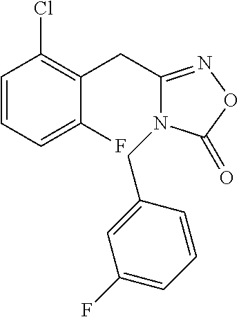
C1=CC=C(F)C(CC2=NOC(=O)N2CC2=CC(F)=CC=C2)=C1Cl
